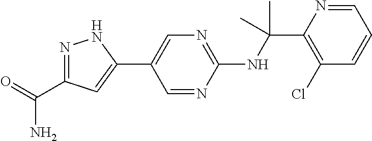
N(C(C1=C(Cl)C=CC=N1)(C)C)C1=NC=C(C2=CC(C(=O)N)=NN2)C=N1
